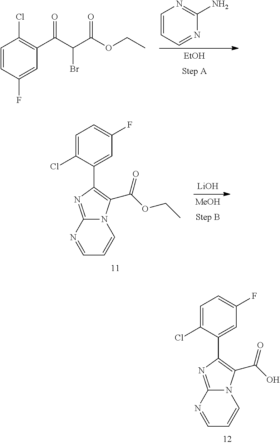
C1=CC=NC(N)=N1.[EtOH].C1=CC(F)=CC(C(C(C(OCC)=O)Br)=O)=C1Cl.[LiOH].[MeOH].C1=C(Cl)C(C2=C(C(OCC)=O)N3C(=N2)N=CC=C3)=CC(F)=C1.C1=C(Cl)C(C2=C(C(O)=O)N3C(=N2)N=CC=C3)=CC(F)=C1
